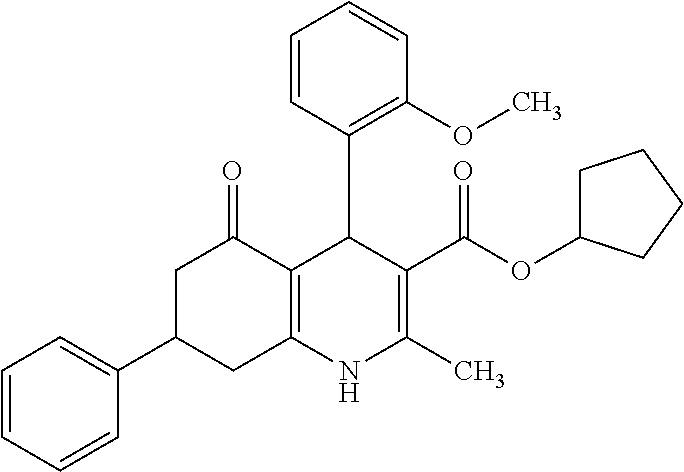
C1=CC=CC(C2CC(=O)C3=C(C2)NC(C)=C(C(=O)OC2CCCC2)C3C2=C(OC)C=CC=C2)=C1
